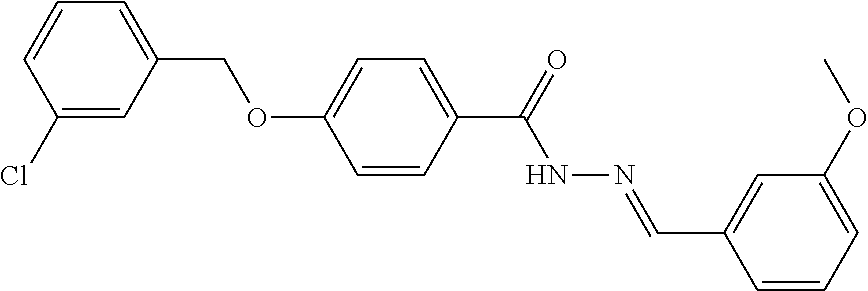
C1(Cl)=CC(COC2=CC=C(C(=O)NN=CC3=CC(OC)=CC=C3)C=C2)=CC=C1
